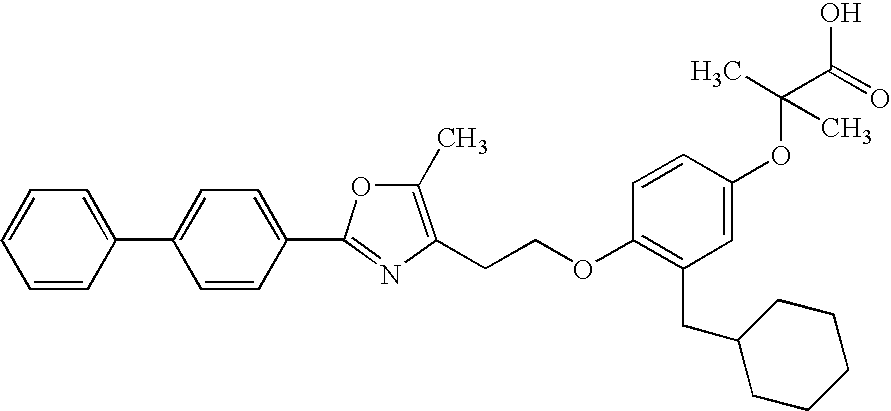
C(COC1=C(CC2CCCCC2)C=C(OC(C)(C(=O)O)C)C=C1)C1=C(C)OC(C2=CC=C(C3=CC=CC=C3)C=C2)=N1
